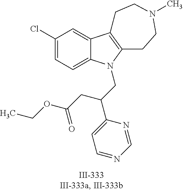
C12=CC(Cl)=CC=C1N(CC(C1=CC=NC=N1)CC(OCC)=O)C1=C2CCN(C)CC1
